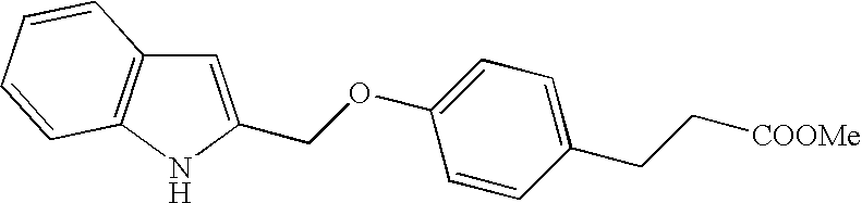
O(C1=CC=C(CC[COOMe])C=C1)CC1=CC2=C(N1)C=CC=C2
